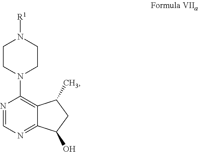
[R1]N1CCN(C2=C3C(=NC=N2)C(O)CC3C)CC1
